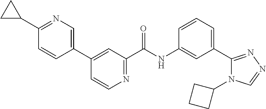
C1(C2CC2)=NC=C(C2=CC(C(NC3=CC(C4=NN=CN4C4CCC4)=CC=C3)=O)=NC=C2)C=C1
